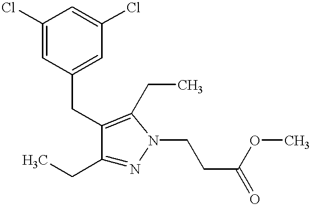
C1(CC)=NN(CCC(OC)=O)C(CC)=C1CC1=CC(Cl)=CC(Cl)=C1
